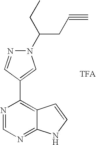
N1(C(CC)CC#C)N=CC(C2=C3C(=NC=N2)NC=C3)=C1.[TFA]
